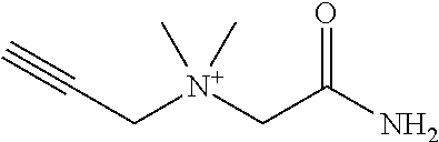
C([N+](CC(N)=O)(C)C)C#C
